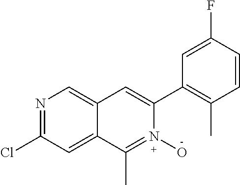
N1=C(Cl)C=C2C(=C1)C=C(C1=C(C)C=CC(F)=C1)N(O)=C2C
